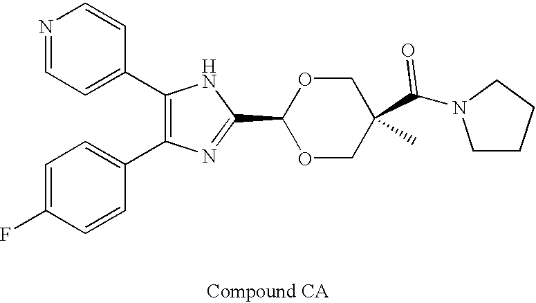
C1(C2=CC=NC=C2)=C(C2=CC=C(F)C=C2)N=C(C2OCC(C(=O)N3CCCC3)(C)CO2)N1
